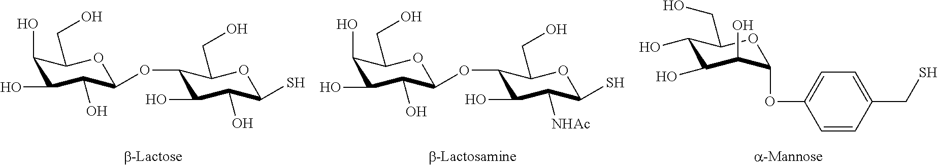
C1(O)C(O)C(O)C(OC2=CC=C(CS)C=C2)OC1CO.C1(O)C(O)C(O)C(OC2C(O)C([NHAc])C(S)OC2CO)OC1CO.C1(O)C(O)C(O)C(OC2C(O)C(O)C(S)OC2CO)OC1CO
